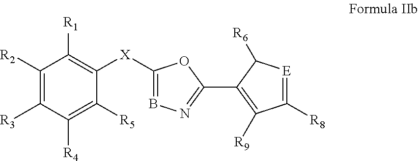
[X](C1=C([R1])C([R2])=C([R3])C([R4])=C1[R5])C1=BN=C(C2=C([R9])C([R8])=[E]C2[R6])O1
